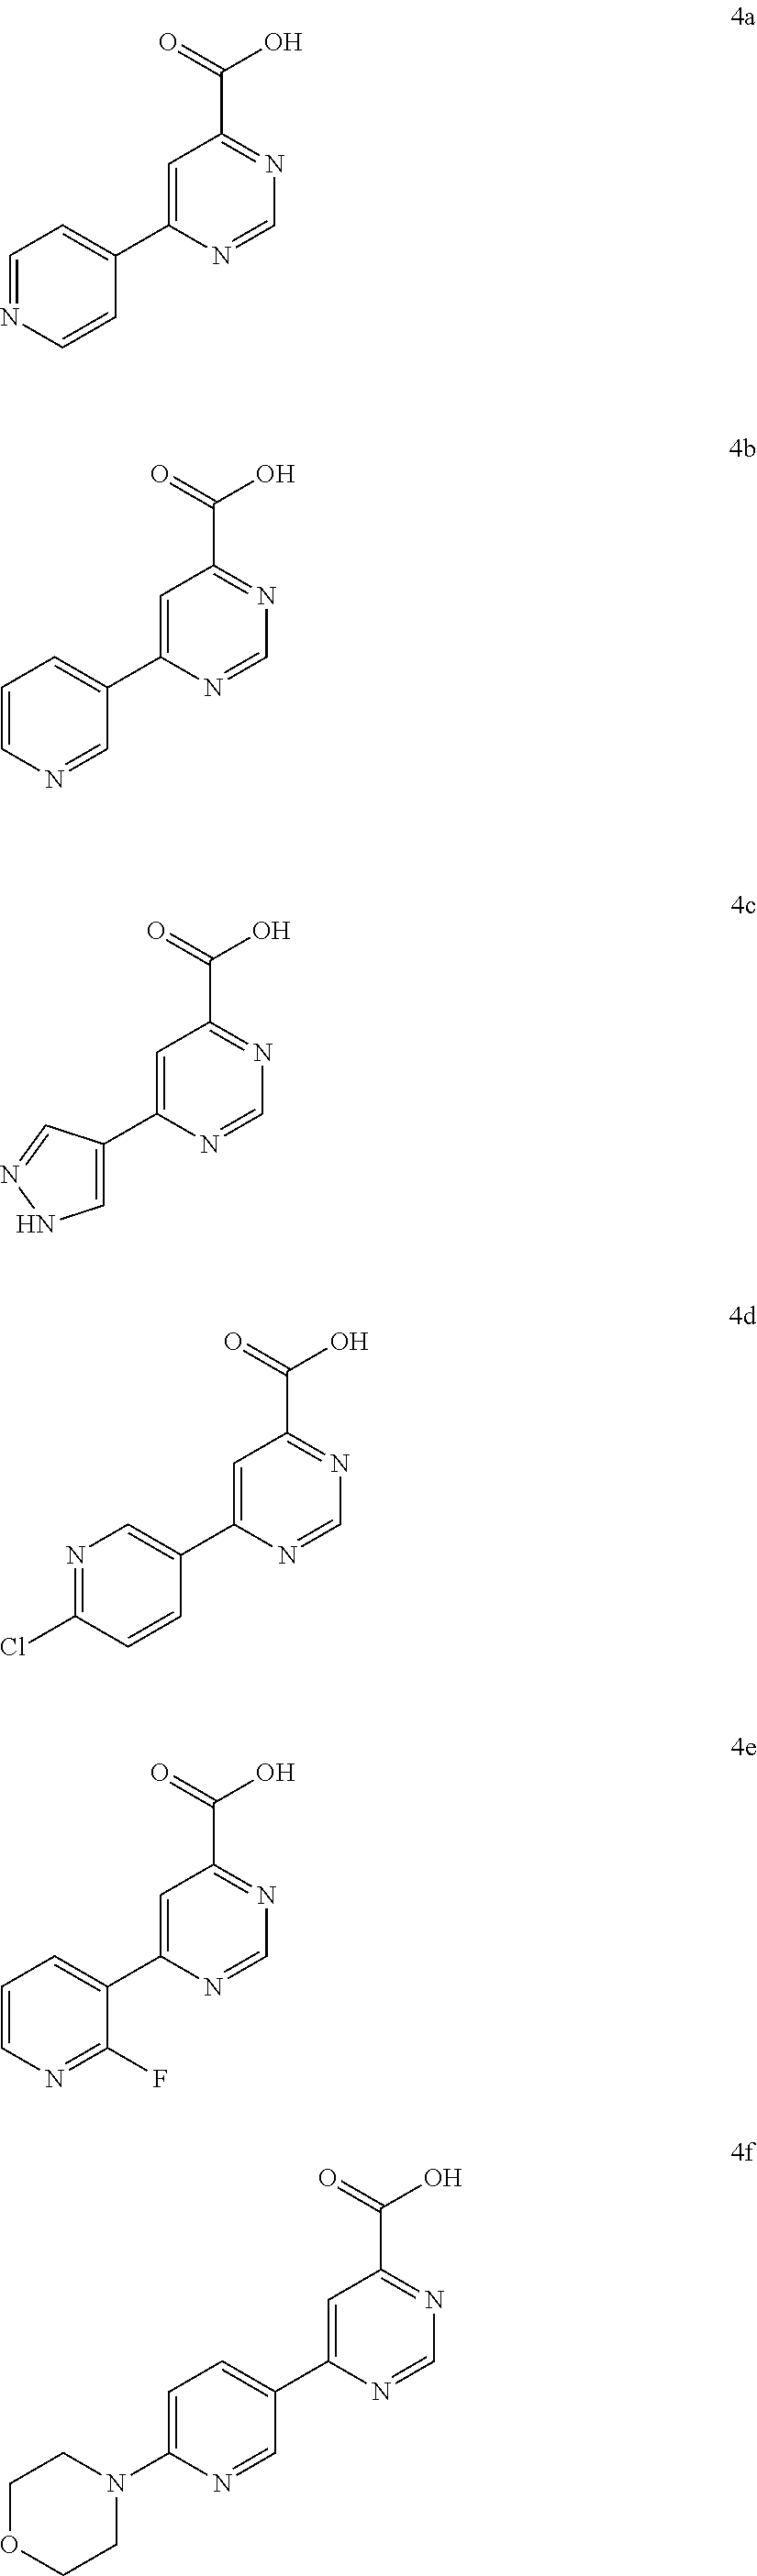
C1=NC=CC(C2=CC(C(=O)O)=NC=N2)=C1.C1=CN=CC(C2=CC(C(=O)O)=NC=N2)=C1.C1=C(C2=CNN=C2)N=CN=C1C(=O)O.N1=C(Cl)C=CC(C2=CC(C(=O)O)=NC=N2)=C1.C1=CN=C(F)C(C2=CC(C(=O)O)=NC=N2)=C1.C1=C(N2CCOCC2)N=CC(C2=CC(C(=O)O)=NC=N2)=C1
